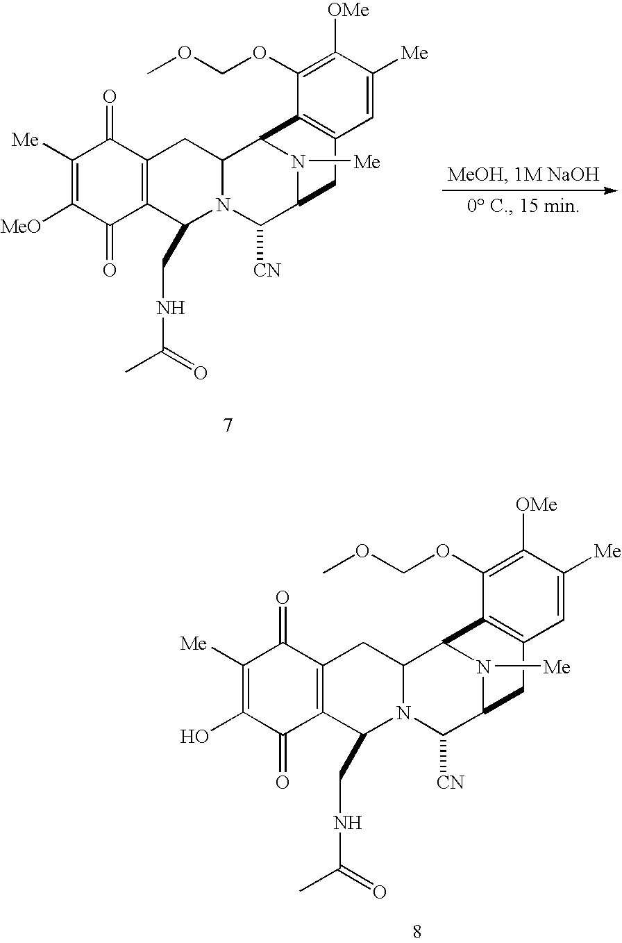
C1([Me])=C(O)C(=O)C2=C(C1=O)CC1N(C2CNC(C)=O)C([CN])C2CC3=C(C1N2[Me])C(OCOC)=C([OMe])C([Me])=C3.C1([Me])=C([MeO])C(=O)C2=C(C1=O)CC1N(C2CNC(C)=O)C([CN])C2CC3=C(C1N2[Me])C(OCOC)=C([OMe])C([Me])=C3
